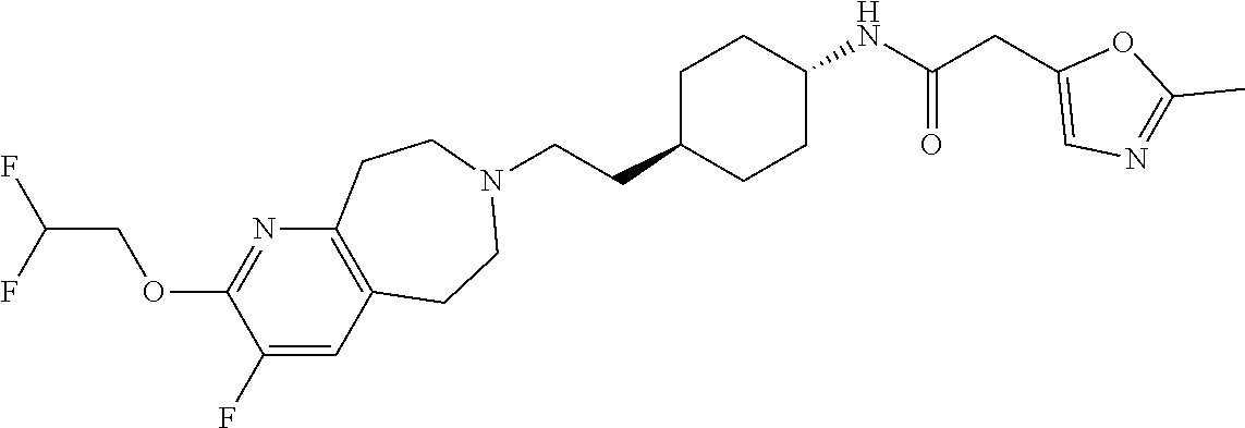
C1C(CCN2CCC3=C(CC2)C=C(F)C(OCC(F)F)=N3)CCC(NC(CC2=CN=C(C)O2)=O)C1
